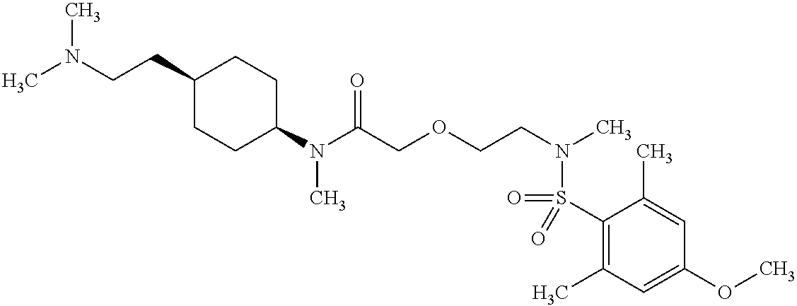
N(C(COCCN(C)S(=O)(C1=C(C)C=C(OC)C=C1C)=O)=O)(C)C1CCC(CCN(C)C)CC1
